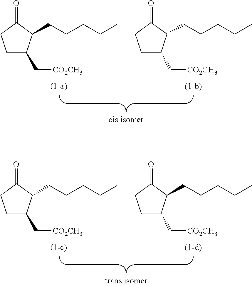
C1C(C[CO2CH3])C(CCCCC)C(=O)C1.C1C(C[CO2CH3])C(CCCCC)C(=O)C1.C1C(C[CO2CH3])C(CCCCC)C(=O)C1.C1C(C[CO2CH3])C(CCCCC)C(=O)C1
